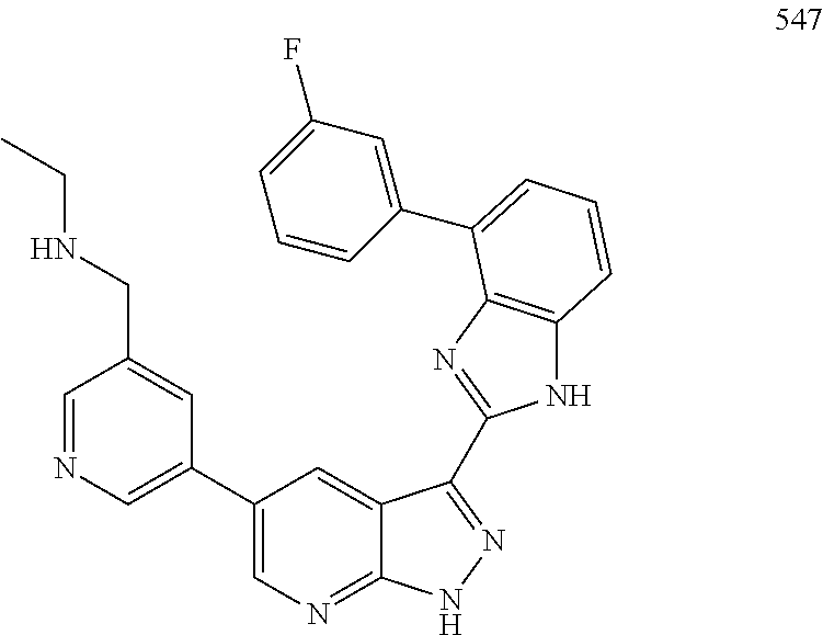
C1=NC=C(C2=CN=C3C(=C2)C(C2=NC4=C(N2)C=CC=C4C2=CC(F)=CC=C2)=NN3)C=C1CNCC
